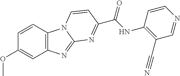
C12=C(C=CC(OC)=C1)N1C(=N2)N=C(C(NC2=C(C#N)C=NC=C2)=O)C=C1
